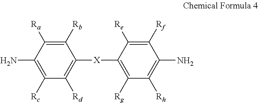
C1([Rb])=C([Ra])C(N)=C([Rc])C([Rd])=C1[X]C1=C([Rg])C([Rh])=C(N)C([Rf])=C1[Re]
